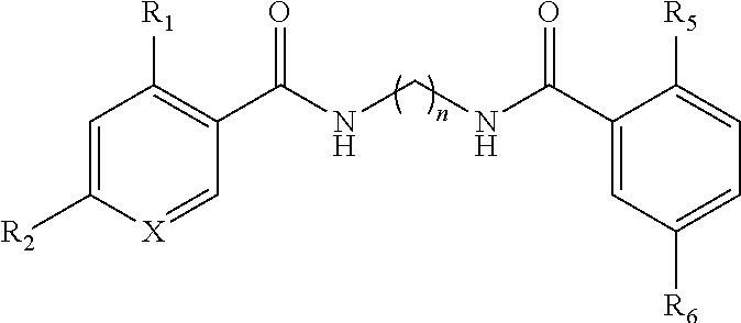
C1=C([R2])[X]=CC(C(NCNC(C2=CC([R6])=CC=C2[R5])=O)=O)=C1[R1]
